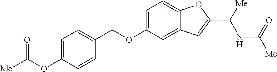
C1(OCC2=CC=C(OC([Me])=O)C=C2)=CC=C2C(=C1)C=C(C([Me])NC(=O)[Me])O2
